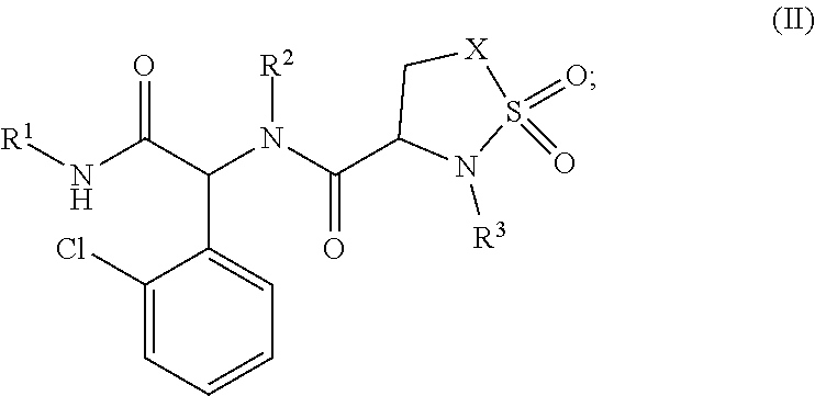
C1(Cl)=CC=CC=C1C(C(=O)N[R1])N(C(=O)C1C[X]S(=O)(=O)N1[R3])[R2]
